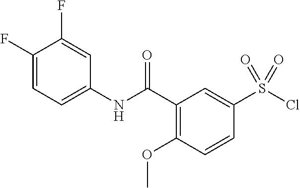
C1(C(NC2=CC=C(F)C(F)=C2)=O)=C(OC)C=CC(S(Cl)(=O)=O)=C1
